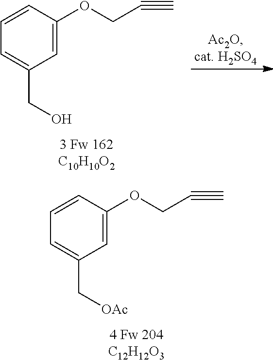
C1=CC(OCC#C)=CC(C[OAc])=C1.C1=CC(OCC#C)=CC(CO)=C1
